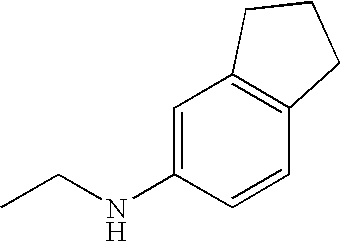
CCNC1=CC2=C(C=C1)CCC2
